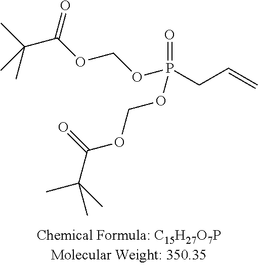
C(C(OCOP(CC=C)(=O)OCOC(C(C)(C)C)=O)=O)(C)(C)C
